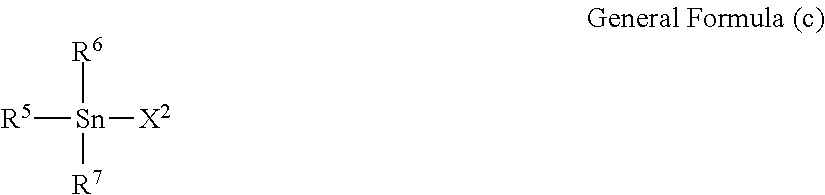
[R5][Sn]([X2])([R7])[R6]
